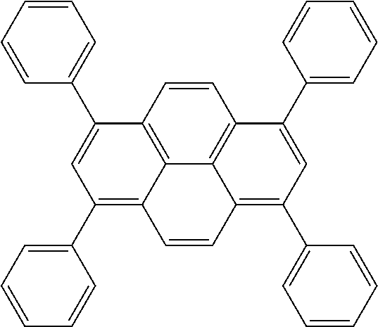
C1=CC2=C3C4=C1C(C1=CC=CC=C1)=CC(C1=CC=CC=C1)=C4C=CC3=C(C1=CC=CC=C1)C=C2C1=CC=CC=C1
